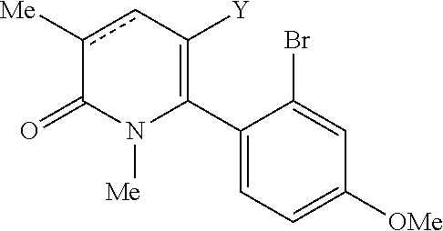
C1(C2=C([Y])cc([Me])C(=O)N2[Me])=CC=C([OMe])C=C1Br
